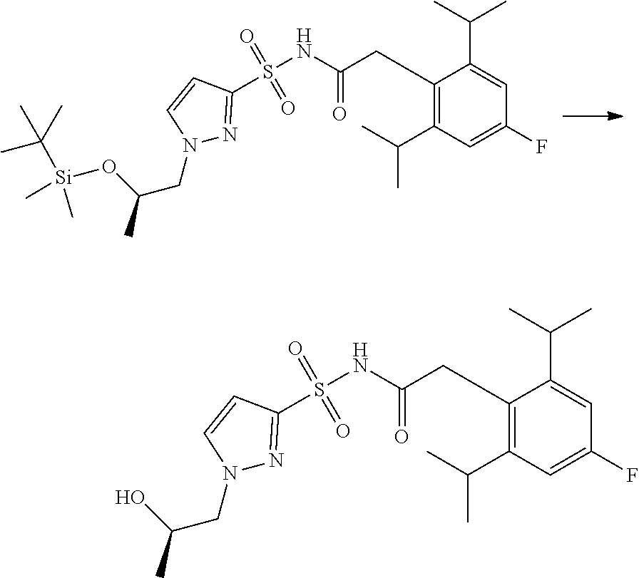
N1(CC(C)O[Si](C)(C)C(C)(C)C)N=C(S(=O)(=O)NC(CC2=C(C(C)C)C=C(F)C=C2C(C)C)=O)C=C1.N1(CC(C)O)N=C(S(=O)(=O)NC(CC2=C(C(C)C)C=C(F)C=C2C(C)C)=O)C=C1
